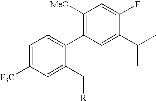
C1=C([F3C])C=C(C[R])C(C2=C([MeO])C=C(F)C(C(C)C)=C2)=C1
